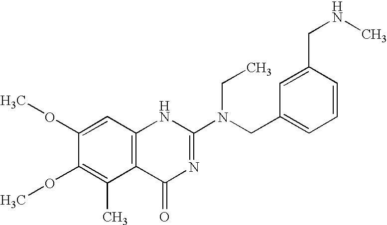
C1(OC)=CC2=C(C(C)=C1OC)C(=O)N=C(N(CC1=CC=CC(CNC)=C1)CC)N2
